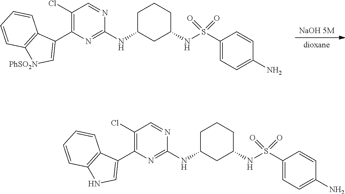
[dioxane].[NaOH 5M].C1C(NC2=NC(C3=C[PhSO2N]C4=C3C=CC=C4)=C(Cl)C=N2)CC(NS(C2=CC=C(N)C=C2)(=O)=O)CC1.C1C(NC2=NC(C3=CNC4=C3C=CC=C4)=C(Cl)C=N2)CC(NS(C2=CC=C(N)C=C2)(=O)=O)CC1
